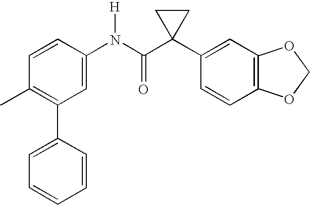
C1(N(C(C2(C3=CC4=C(C=C3)OCO4)CC2)=O)[H])=CC(C2=CC=CC=C2)=C(C)C=C1
